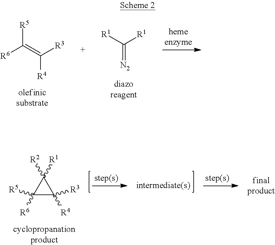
[R6]C(=C([R3])[R4])[R5].[R1]C([R1])=[N2].C1([R6])([R5])C([R4])([R3])C1([R2])[R1]
